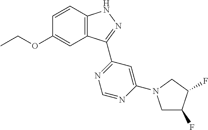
C12=C(C=CC(OCC)=C1)NN=C2C1=NC=NC(N2CC(F)C(F)C2)=C1
